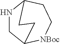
N1CC2[NBoc]CCC1CC2
